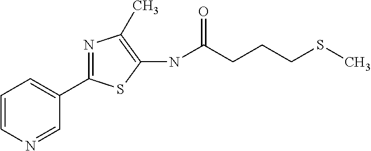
C1(NC(=O)CCCSC)=C(C)N=C(C2=CC=CN=C2)S1
